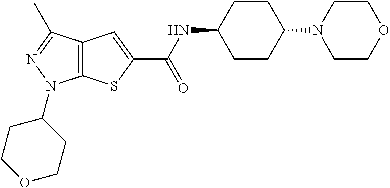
C12=C(C(C)=NN1C1CCOCC1)C=C(C(NC1CCC(N3CCOCC3)CC1)=O)S2
